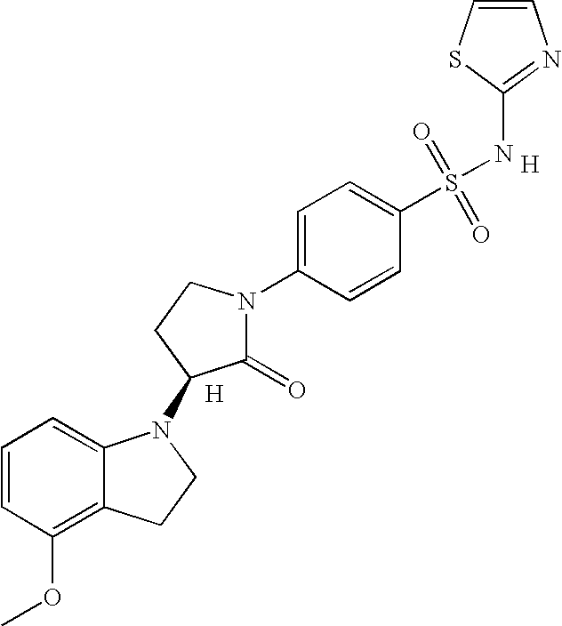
C1=CC(OC)=C2C(=C1)N(C1C(=O)N(C3=CC=C(S(=O)(=O)NC4=NC=CS4)C=C3)CC1)CC2.[H].[H]
